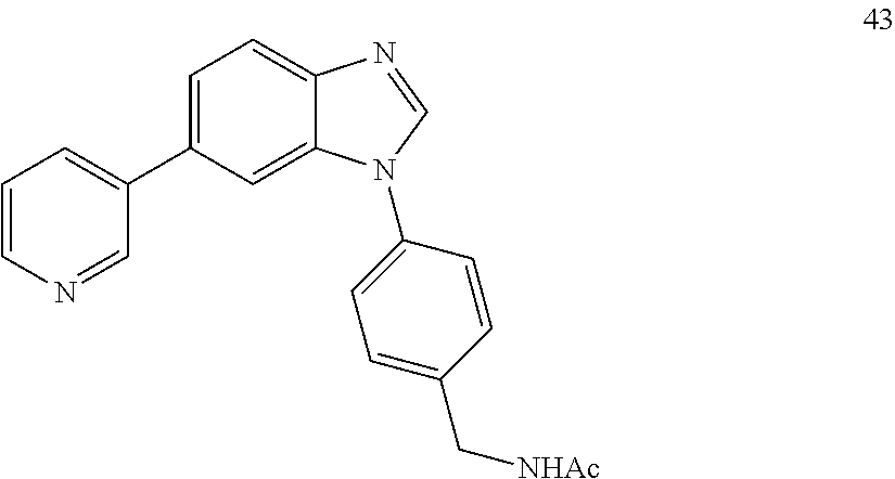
C1=C(C2=CC=CN=C2)C=C2C(=C1)N=CN2C1=CC=C(C[NHAc])C=C1
